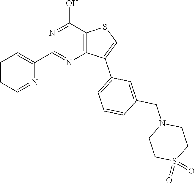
C1=CC=NC(C2=NC3=C(C(O)=N2)SC=C3C2=CC=CC(CN3CCS(=O)(=O)CC3)=C2)=C1
